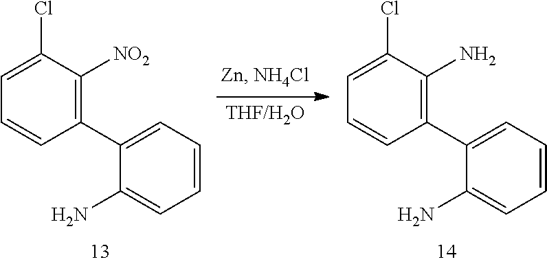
C1=C(Cl)C([NO2])=C(C2=CC=CC=C2N)C=C1.C1=C(Cl)C(N)=C(C2=CC=CC=C2N)C=C1
